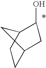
C1C2CC(O)C(C1)C2
